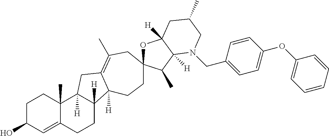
C1C(O)C=C2C(C)(C1)C1([H])C([H])(CC2)C2([H])C(=C(C)CC3(CC2)OC2([H])C([H])(C3C)N(CC3=CC=C(OC4=CC=CC=C4)C=C3)CC(C)C2)C1
